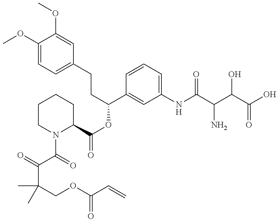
C(C(COC(C=C)=O)(C)C)(C(=O)N1C(C(OC(C2=CC(NC(C(C(C(O)=O)O)N)=O)=CC=C2)CCC2=CC=C(OC)C(OC)=C2)=O)CCCC1)=O
